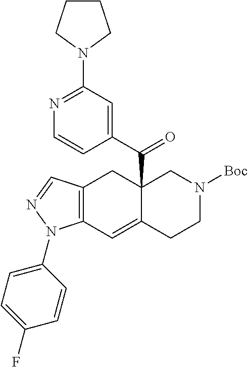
C12(C(C3=CC(N4CCCC4)=NC=C3)=O)C(=CC3=C(C1)C=NN3C1=CC=C(F)C=C1)CCN([Boc])C2
